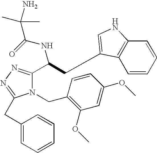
N1(CC2=C(OC)C=C(OC)C=C2)C(C(CC2=CNC3=C2C=CC=C3)NC(=O)C(C)(C)N)=NN=C1CC1=CC=CC=C1
